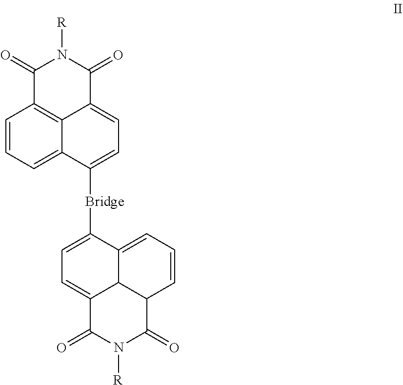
C1=CC=C2C3=C1C(=O)N([R])C(=O)C3=CC=C2[Bridge]C1=CC=C2C3C1=CC=CC3C(=O)N([R])C2=O
